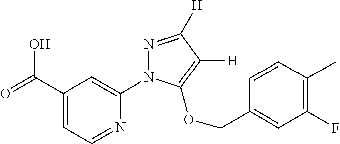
C1(C(=O)O)=CC=NC(N2N=C([H])C([H])=C2OCC2=CC(F)=C(C)C=C2)=C1
